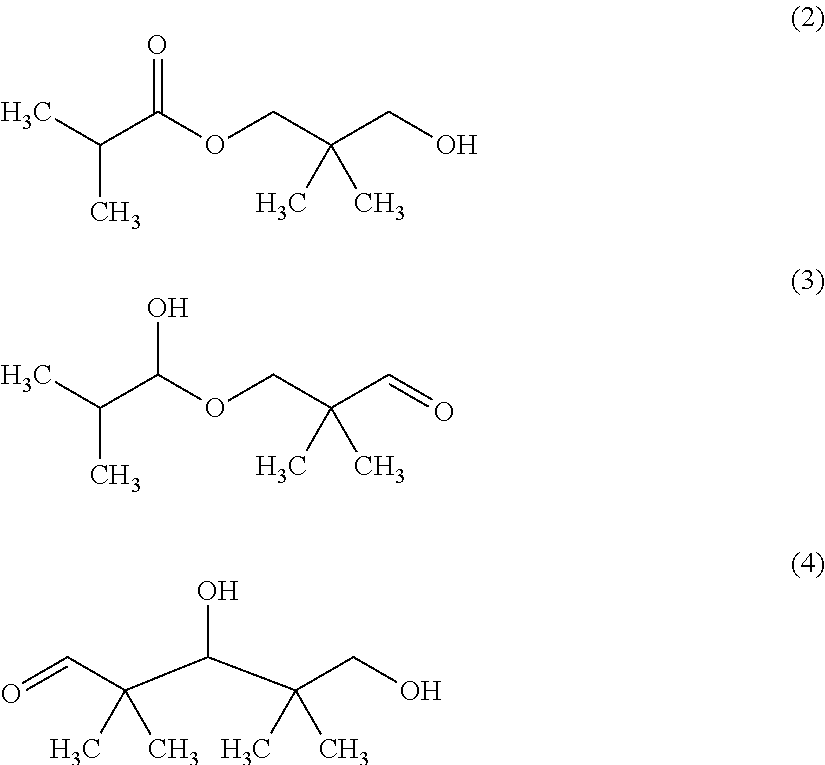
CC(C(OCC(C=O)(C)C)O)C.CC(C(O)C(CO)(C)C)(C)C=O.CC(C(OCC(CO)(C)C)=O)C
